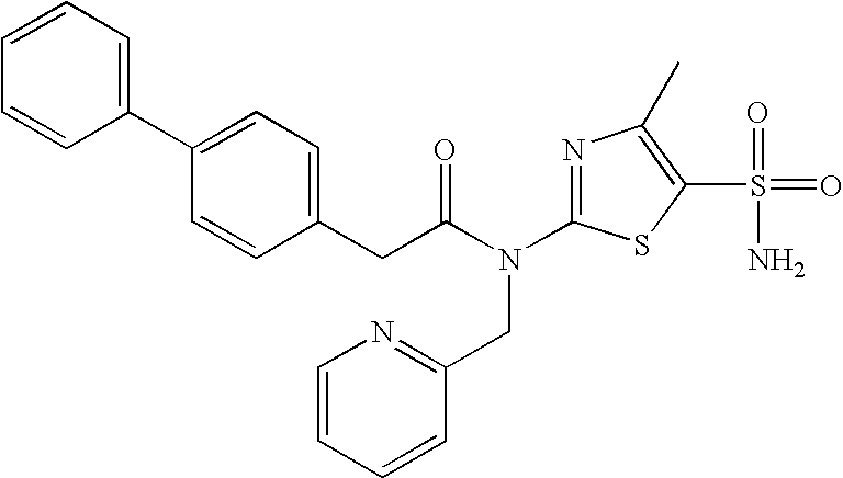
C1=CC=C(C2=CC=C(CC(N(C3=NC(C)=C(S(=O)(N)=O)S3)CC3=NC=CC=C3)=O)C=C2)C=C1
